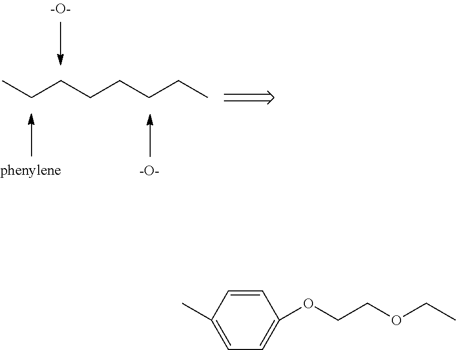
CCCCCCCC.C1=CC(C)=CC=C1OCCOCC
